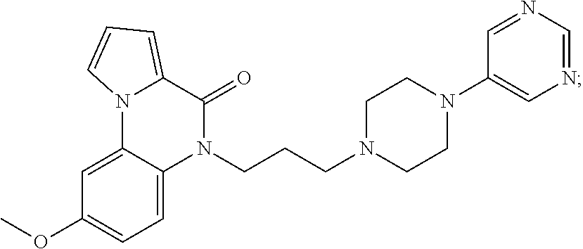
N1(CCCN2CCN(C3=CN=CN=C3)CC2)C(=O)C2=CC=CN2C2=CC(OC)=CC=C12
